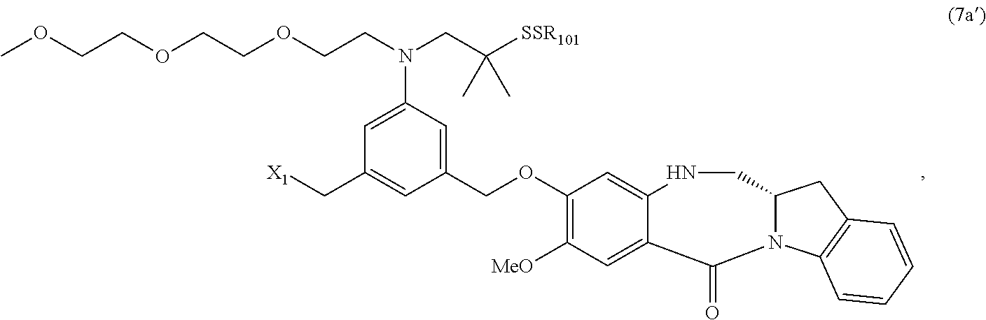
C1(OCC2=CC(N(CCOCCOCCOC)CC([SSR101])(C)C)=CC(C[X1])=C2)=C([MeO])C=C2C(=C1)NCC1N(C3=C(C1)C=CC=C3)C2=O
